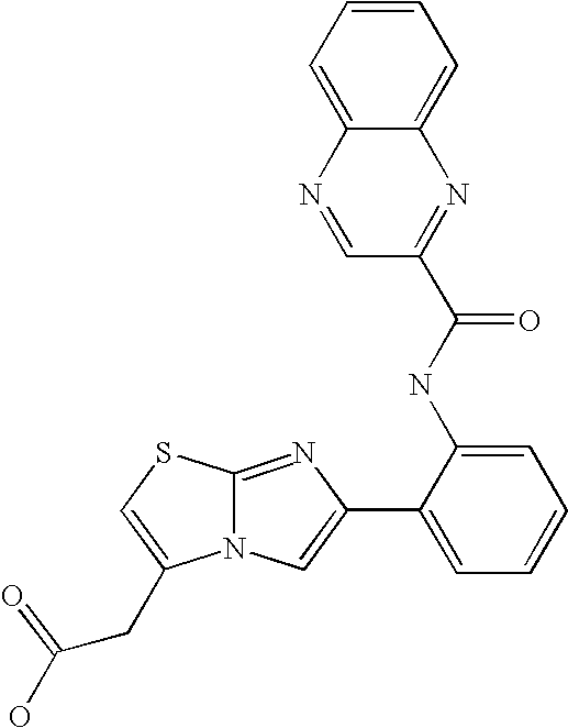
N12C(=NC(C3=CC=CC=C3NC(=O)C3=NC4=CC=CC=C4N=C3)=C1)SC=C2CC(O)=O
